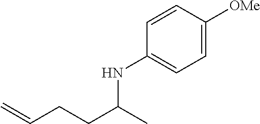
C(CCC(C)NC1=CC=C([OMe])C=C1)=C
